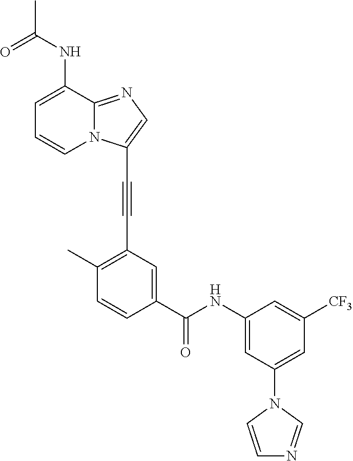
O=C(NC1=CC=CN2C1=NC=C2C#CC1=C(C)C=CC(C(NC2=CC(N3C=CN=C3)=CC([CF3])=C2)=O)=C1)C
